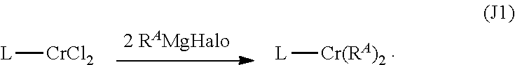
[L][Cr(RA)2].[L][CrCl2]
